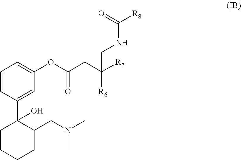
C1=CC(C2(O)C(CN(C)C)CCCC2)=CC(OC(=O)CC([R6])([R7])CNC(=O)[R8])=C1
